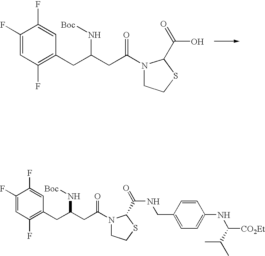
C1(F)=CC(F)=C(CC(CC(N2CCSC2C(=O)O)=O)N[Boc])C=C1F.C1(F)=CC(F)=C(CC(CC(N2CCSC2C(=O)NCC2=CC=C(NC([CO2Et])C(C)C)C=C2)=O)N[Boc])C=C1F
